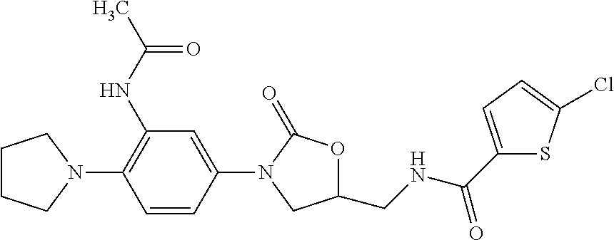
N1(C2=C(NC(C)=O)C=C(N3CC(CNC(C4=CC=C(Cl)S4)=O)OC3=O)C=C2)CCCC1
